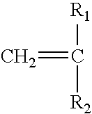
[R1]C(=C)[R2]
